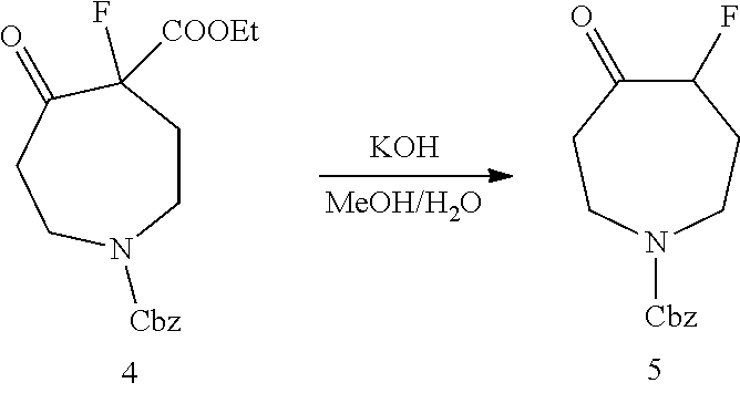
[KOH].N1([Cbz])CCC(F)C(=O)CC1.C1CC([COOEt])(F)C(=O)CCN1[Cbz]
